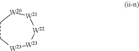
C1C[W23][W23][W22][W21][W20]1
